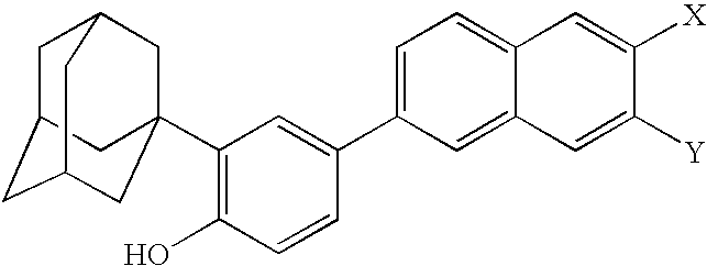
C1=C(C2=CC(C34CC5CC(CC(C3)C5)C4)=C(O)C=C2)C=C2C(=C1)C=C([X])C([Y])=C2
